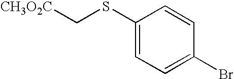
C1(SC[CH3O2C])=CC=C(Br)C=C1
